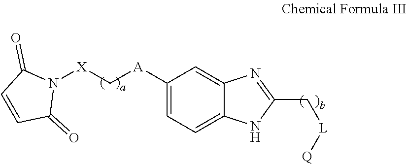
N1([X]C[A]C2=CC=C3C(=C2)N=C(C[L][Q])N3)C(=O)C=CC1=O
